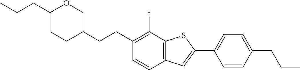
CCCC1CCC(CCC2=C(F)C3=C(C=C2)C=C(C2=CC=C(CCC)C=C2)S3)CO1
